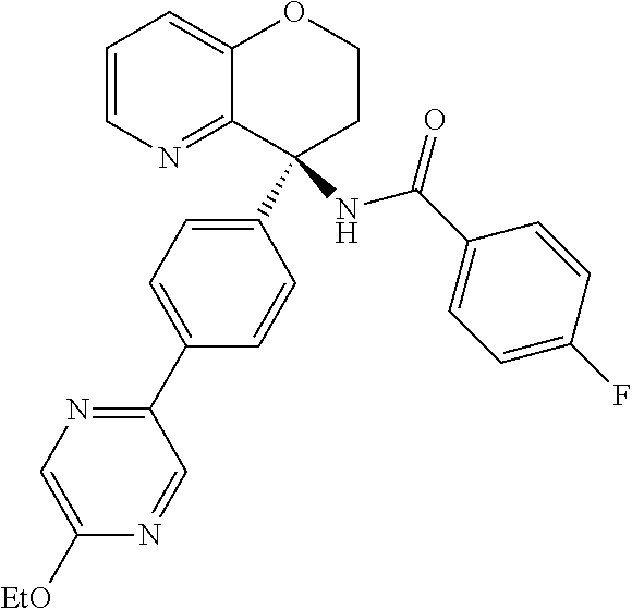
C1=CN=C2C(=C1)OCCC2(C1=CC=C(C2=NC=C([EtO])N=C2)C=C1)NC(C1=CC=C(F)C=C1)=O
